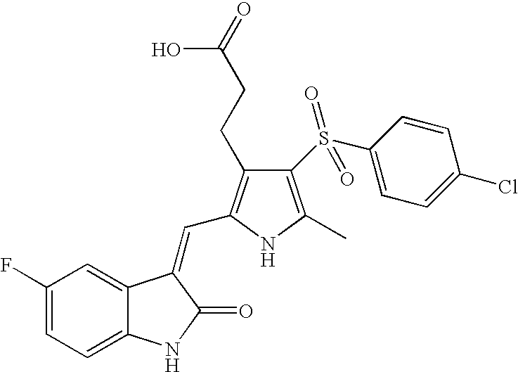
C1(F)=CC=C2C(=C1)C(=CC1=C(CCC(=O)O)C(S(C3=CC=C(Cl)C=C3)(=O)=O)=C(C)N1)C(=O)N2
